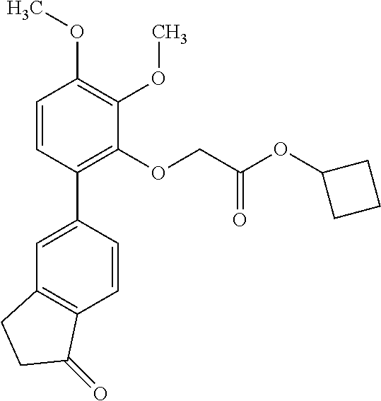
C1=C(C2=C(OCC(OC3CCC3)=O)C(OC)=C(OC)C=C2)C=CC2=C1CCC2=O
